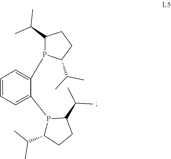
C1=CC=C(P2C(C(C)C)CCC2C(C)C)C(P2C(C(C)C)CCC2C(C)C)=C1
